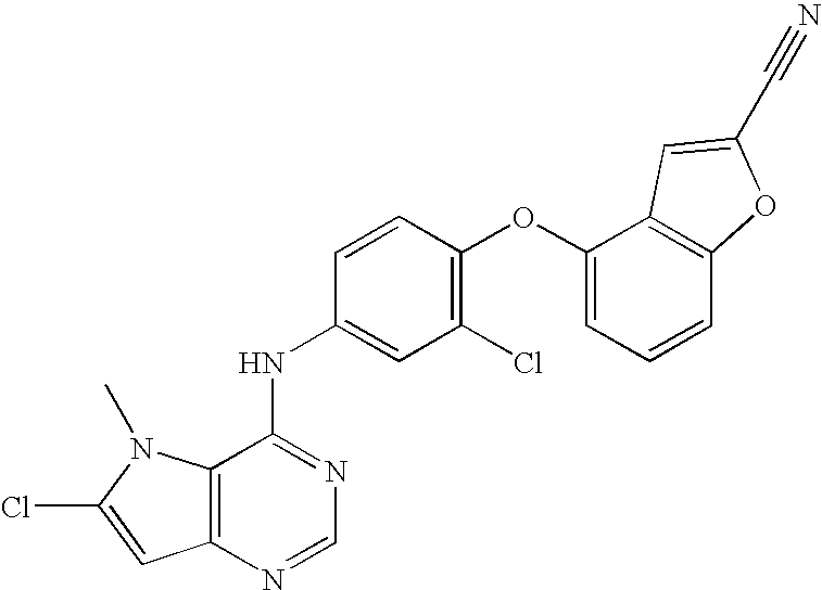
C12=C(N=CN=C1NC1=CC(Cl)=C(OC3=CC=CC4=C3C=C(C#N)O4)C=C1)C=C(Cl)N2C
